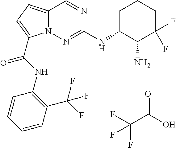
O=C(O)C(F)(F)F.C1C(NC2=NN3C(=CC=C3C(NC3=C(C(F)(F)F)C=CC=C3)=O)C=N2)C(N)C(F)(F)CC1
